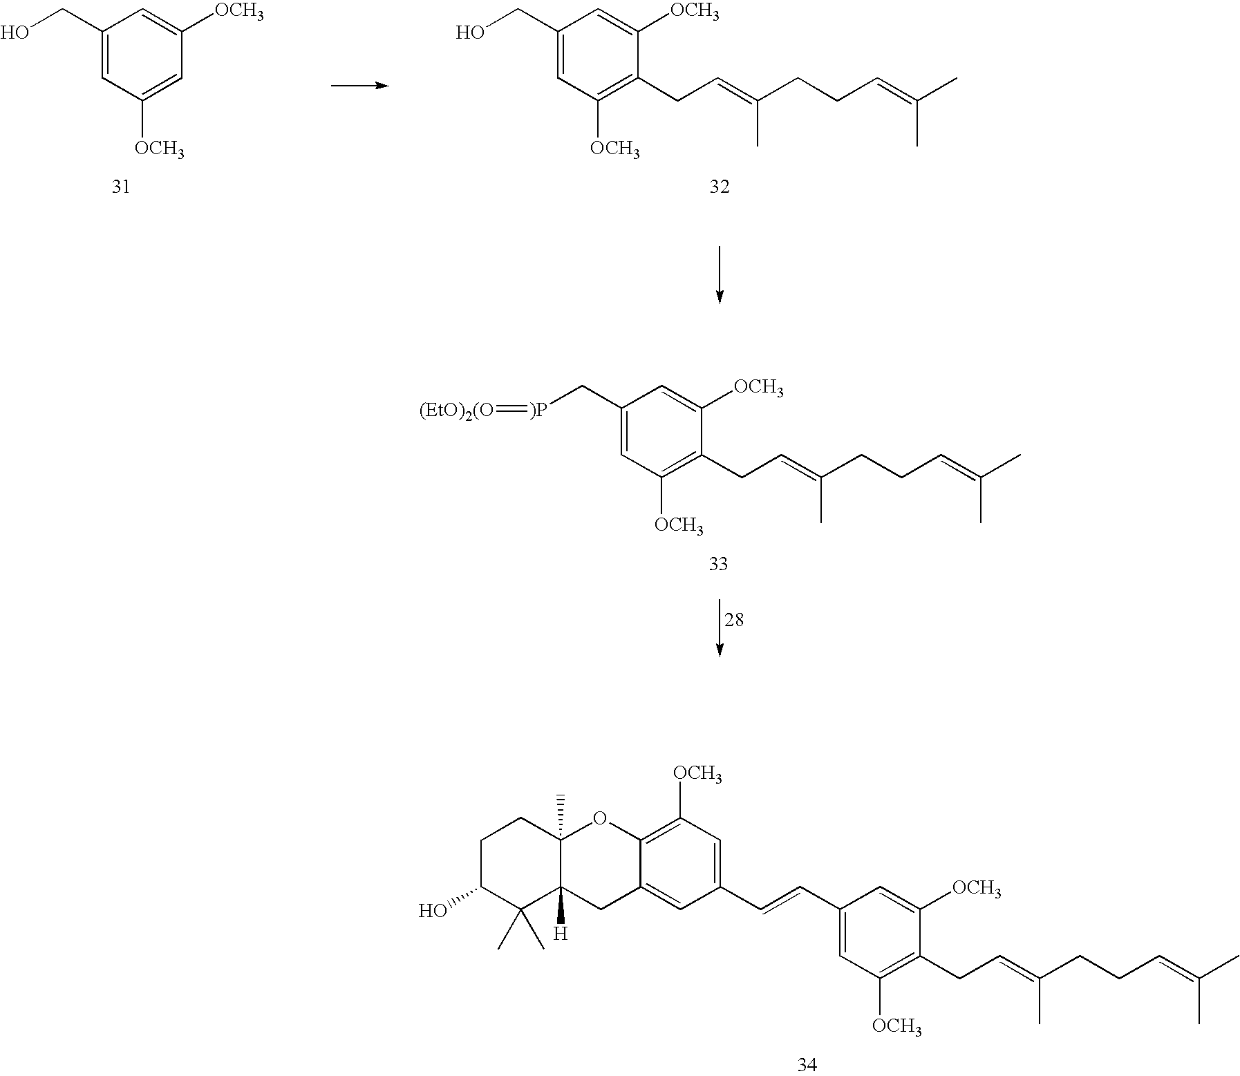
C1(CO)=CC([OCH3])=CC([OCH3])=C1.C1(CO)=CC([OCH3])=C(CC=C(CCC=C(C)C)C)C([OCH3])=C1.C1(C[)P]=[(EtO)2(O])=CC([OCH3])=C(CC=C(CCC=C(C)C)C)C([OCH3])=C1.C1(C=CC2=CC([OCH3])=C3C(=C2)CC2([H])C(C)(O3)CCC(O)C2(C)C)=CC([OCH3])=C(CC=C(CCC=C(C)C)C)C([OCH3])=C1
